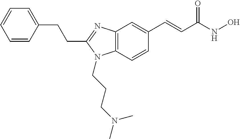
C1=CC(CCC2=NC3=C(N2CCCN(C)C)C=CC(C=CC(NO)=O)=C3)=CC=C1
